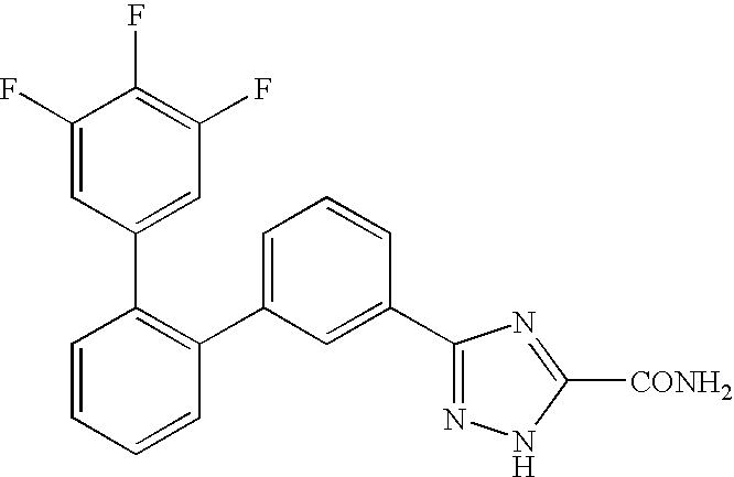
C1=CC=CC(C2=CC=CC(C3=NNC([CONH2])=N3)=C2)=C1C1=CC(F)=C(F)C(F)=C1
